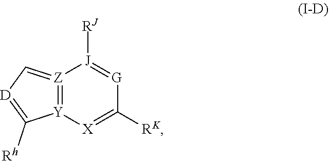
[Z]12=[Y]([X]=C([RK])[G]=[J]1[RJ])C([Rh])=[D]C=2
